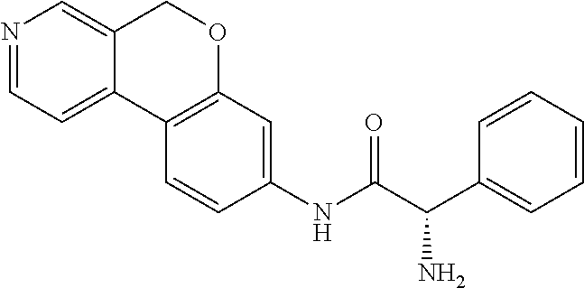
N1=CC=C2C(=C1)COC1=C2C=CC(NC(C(C2=CC=CC=C2)N)=O)=C1
